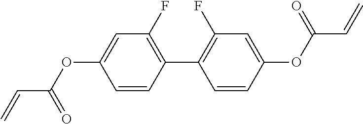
C(C(OC1=CC(F)=C(C2=C(F)C=C(OC(C=C)=O)C=C2)C=C1)=O)=C
